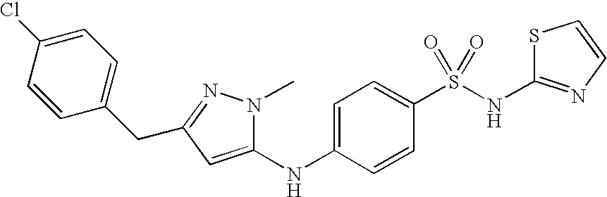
C1=C(Cl)C=CC(CC2=NN(C)C(NC3=CC=C(S(NC4=NC=CS4)(=O)=O)C=C3)=C2)=C1
